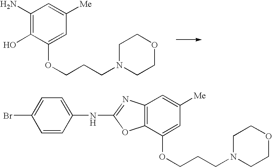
C1(N)=C(O)C(OCCCN2CCOCC2)=CC([Me])=C1.C1=CC(NC2=NC3=C(O2)C(OCCCN2CCOCC2)=CC([Me])=C3)=CC=C1Br
